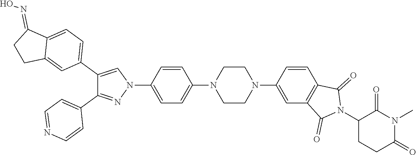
C1(C2=CC=C3C(=C2)CCC3=NO)=CN(C2=CC=C(N3CCN(C4=CC5=C(C=C4)C(=O)N(C4CCC(=O)N(C)C4=O)C5=O)CC3)C=C2)N=C1C1=CC=NC=C1
